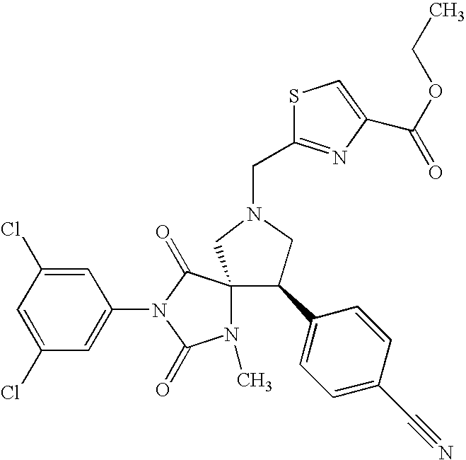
ClC1=CC(N2C(=O)C3(N(C)C2=O)CN(CC2=NC(C(OCC)=O)=CS2)CC3C2=CC=C(C#N)C=C2)=CC(Cl)=C1
